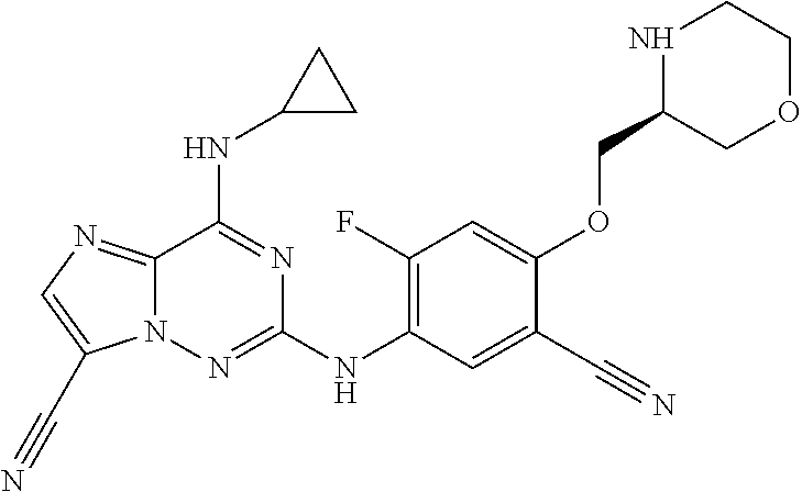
C1(F)=C(NC2=NN3C(=NC=C3C#N)C(NC3CC3)=N2)C=C(C#N)C(OCC2COCCN2)=C1
